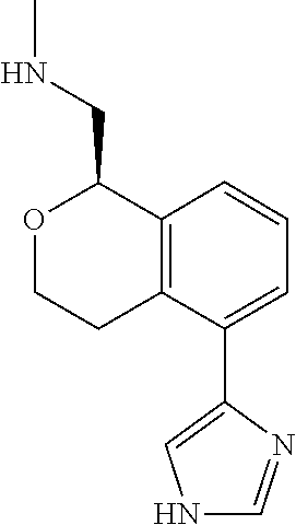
C1=CC=C(C2=CNC=N2)C2=C1C(CNC)OCC2
